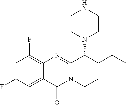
C1=C(F)C=C2C(=C1F)N=C(C(CCC)N1CCNCC1)N(CC)C2=O
